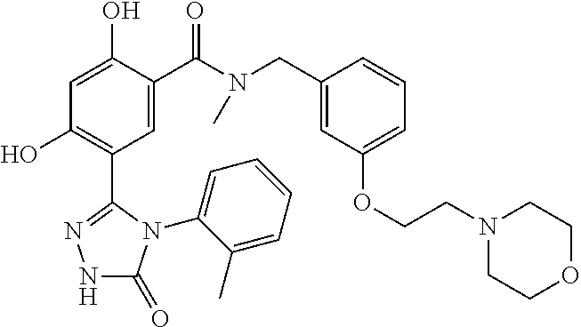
C1=C(O)C(C(N(CC2=CC(OCCN3CCOCC3)=CC=C2)C)=O)=CC(C2=NNC(=O)N2C2=CC=CC=C2C)=C1O
